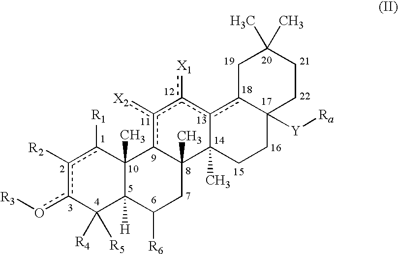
c1([R2])c(o[R3])C([R4])([R5])C2([H])C(C)(c1[R1])c1c([X2])c([X1])c3c4C([Y][Ra])(CCC3(C)C1(C)CC2[R6])CCC(C)(C)C4
